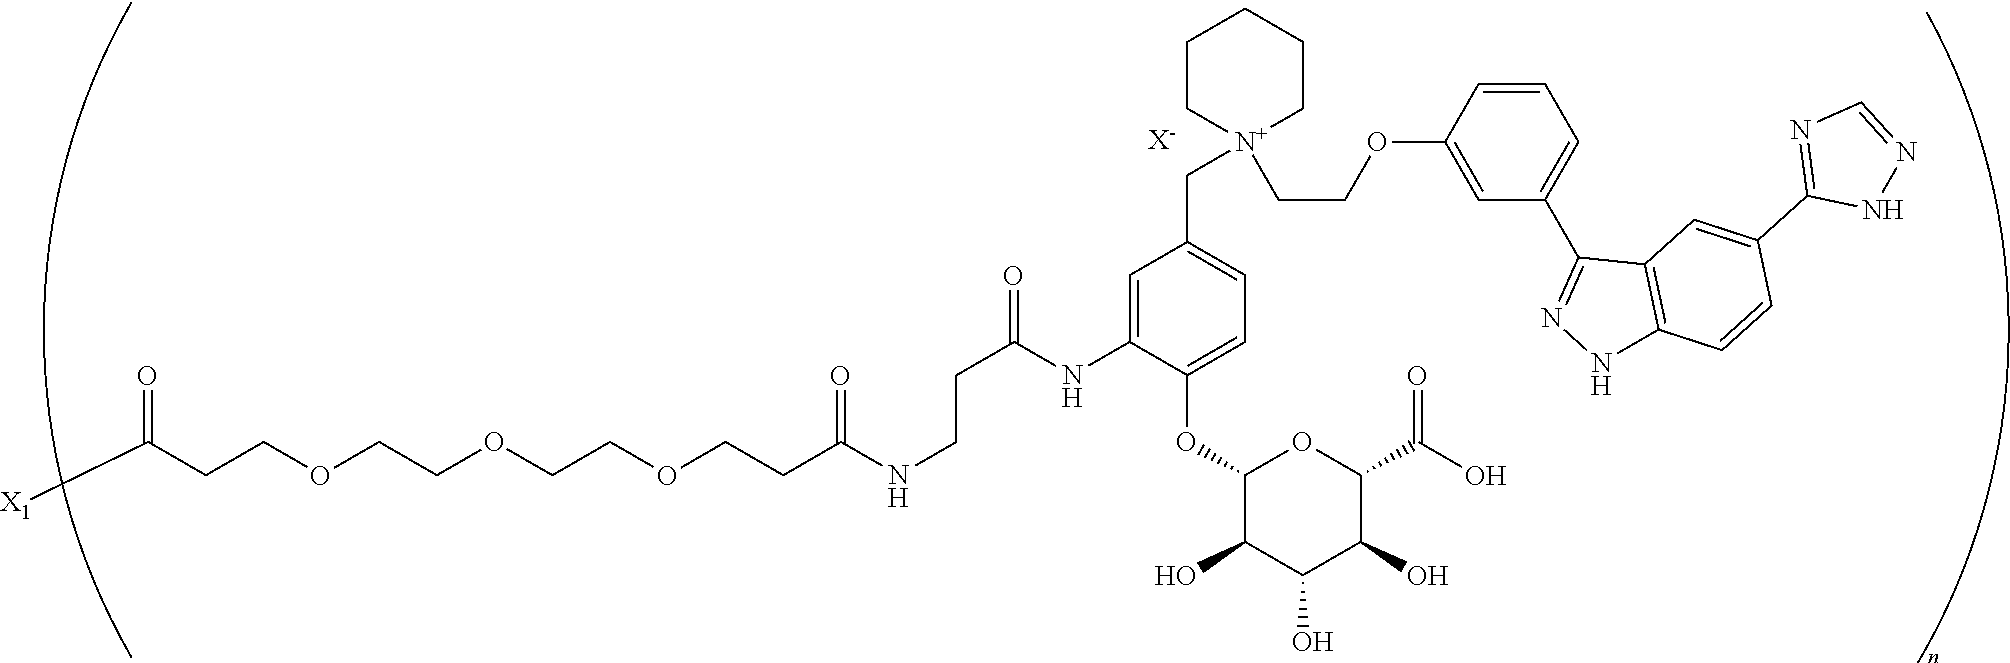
C(COCCOCCOCCC(NCCC(=O)NC1=CC(C[N+]2(CCOC3=CC(C4=NNC5=C4C=C(C4=NC=NN4)C=C5)=CC=C3)CCCCC2)=CC=C1OC1C(O)C(O)C(O)C(C(O)=O)O1)=O)C([X1])=O.[X-]
